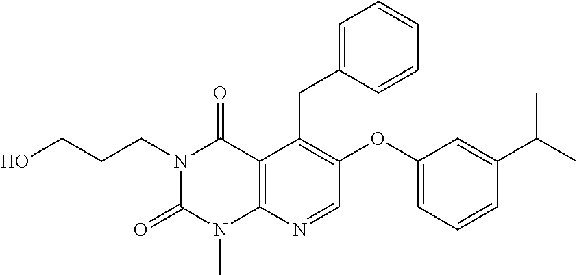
C1=C(CC2=C(OC3=CC=CC(C(C)C)=C3)C=NC3=C2C(=O)N(CCCO)C(=O)N3C)C=CC=C1
